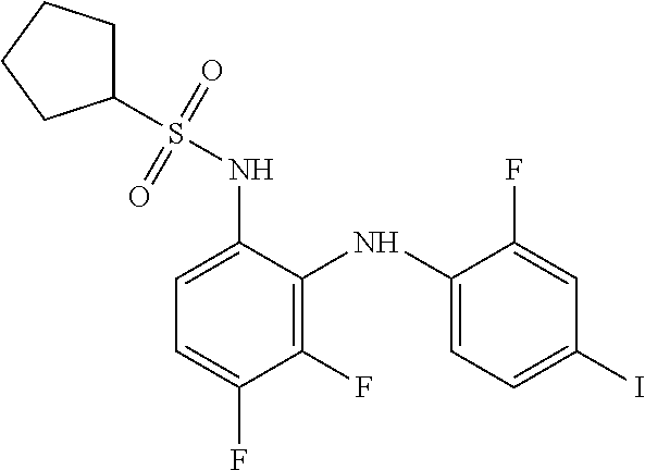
C1=C(NS(=O)(=O)C2CCCC2)C(NC2=CC=C(I)C=C2F)=C(F)C(F)=C1
